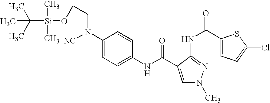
C1(NC(=O)C2=CN(C)N=C2NC(C2=CC=C(Cl)S2)=O)=CC=C(N(CCO[Si](C(C)(C)C)(C)C)[NC])C=C1
